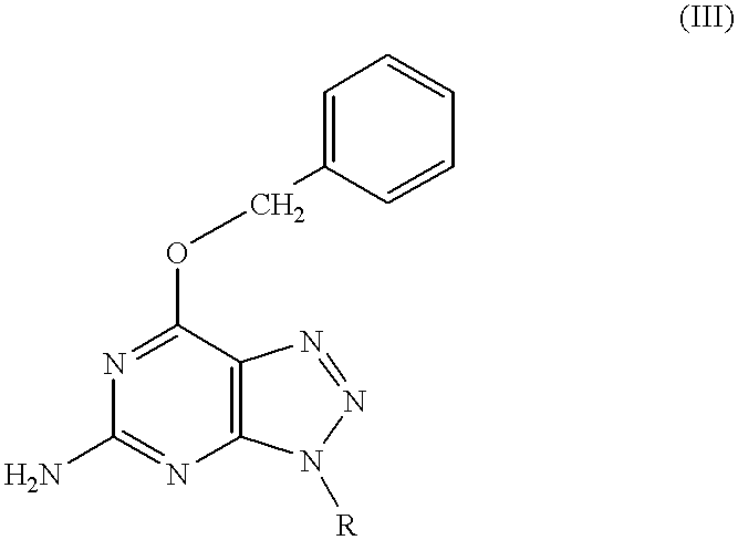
C(OC1=NC(N)=NC2=C1N=NN2[R])C1=CC=CC=C1
